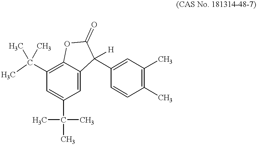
C1=C2C(=C(C(C)(C)C)C=C1C(C)(C)C)OC(=O)C2(C1=CC(C)=C(C)C=C1)[H]
